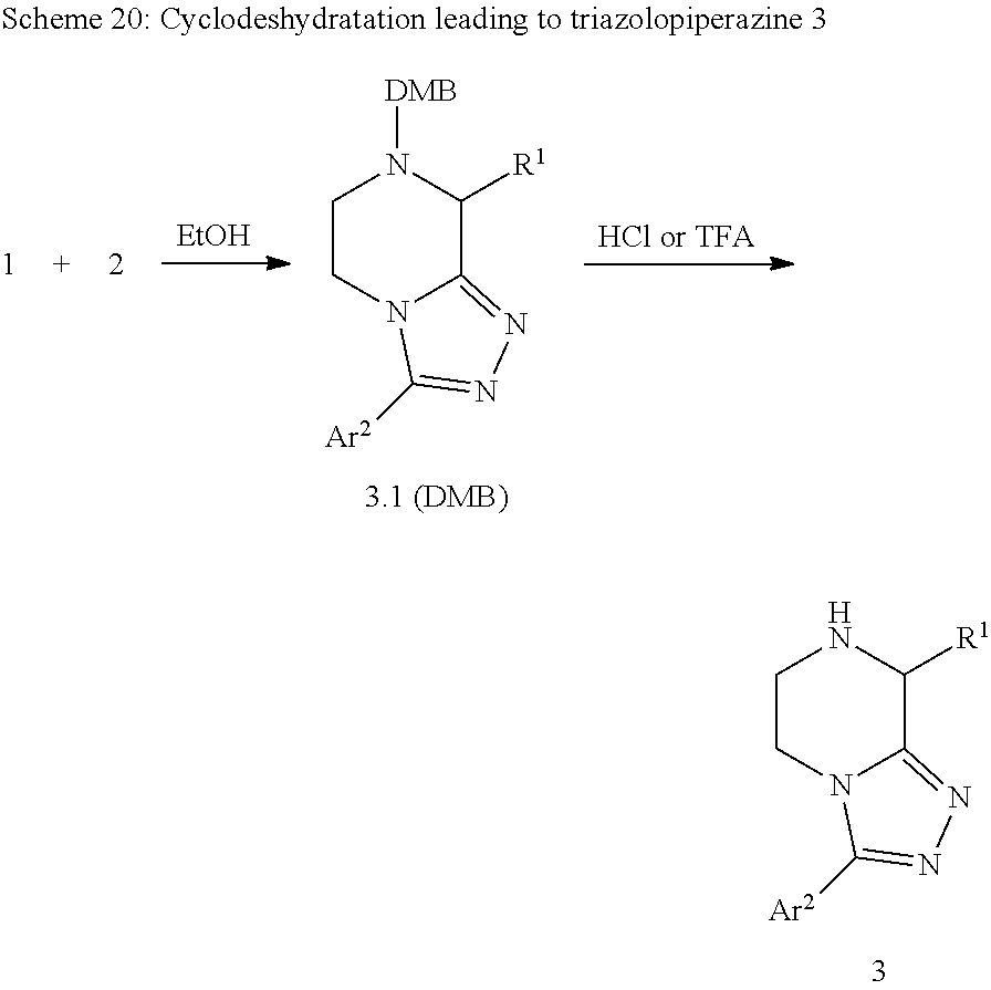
C1CN2C(=NN=C2[Ar2])C([R1])N1.[EtOH].[HCl or TFA].C1CN2C(=NN=C2[Ar2])C([R1])N1[DMB]
